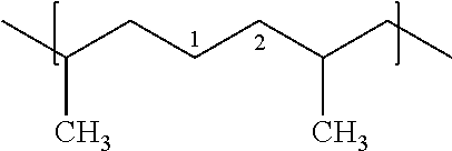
C(CCCC(CC)C)(C)C
